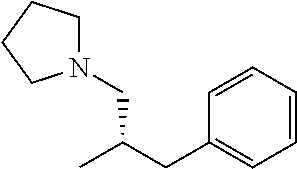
N1(CC(C)CC2=CC=CC=C2)CCCC1
